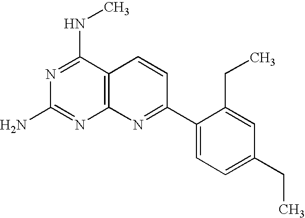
C12=C(C(NC)=NC(N)=N1)C=CC(C1=CC=C(CC)C=C1CC)=N2
